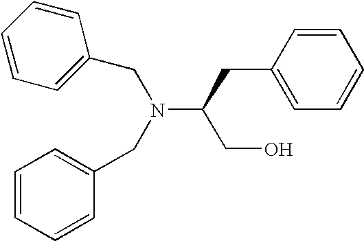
N(C(CC1=CC=CC=C1)CO)(CC1=CC=CC=C1)CC1=CC=CC=C1
